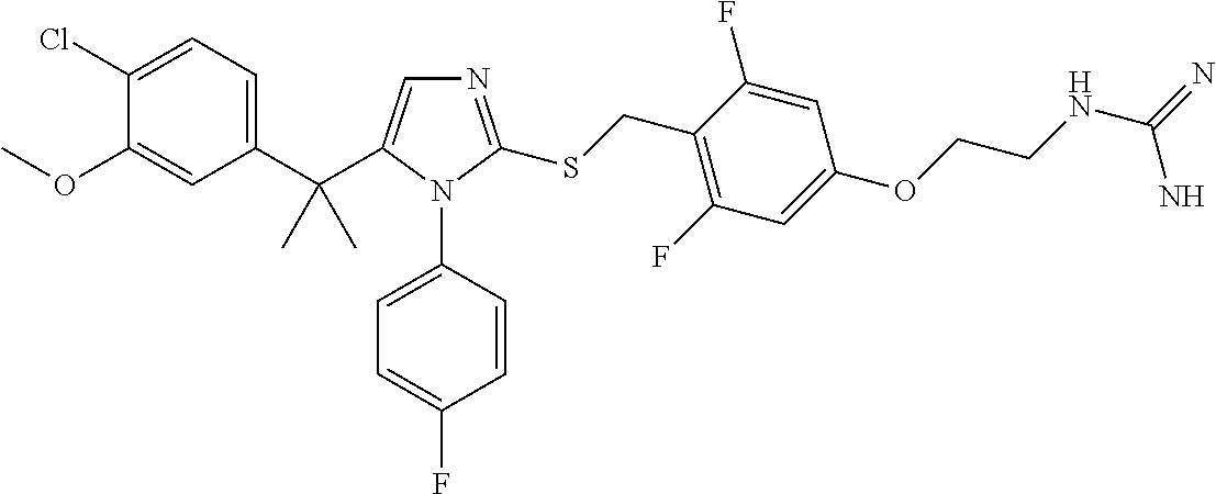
C1(C(C)(C)C2=CN=C(SCC3=C(F)C=C(OCCNC(=N)N)C=C3F)N2C2=CC=C(F)C=C2)=CC=C(Cl)C(OC)=C1
